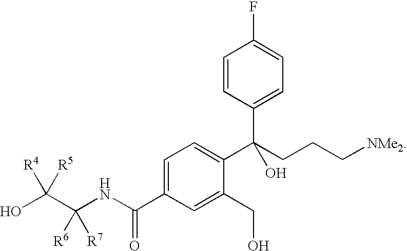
C1=C(C(NC(C(O)([R4])[R5])([R7])[R6])=O)C=C(CO)C(C(CCC[NMe2])(C2=CC=C(F)C=C2)O)=C1
